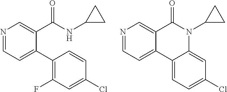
N1=CC=C2C(=C1)C(=O)N(C1CC1)C1=CC(Cl)=CC=C21.N1=CC=C(C2=C(F)C=C(Cl)C=C2)C(C(NC2CC2)=O)=C1
